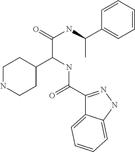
C1NCCC(C(NC(=O)C2=NNC3=CC=CC=C23)C(NC(C2=CC=CC=C2)C)=O)C1
